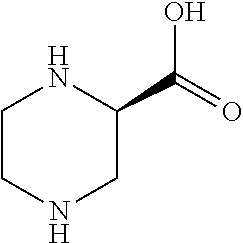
C1CNCC(C(O)=O)N1
